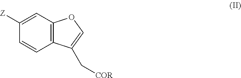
C1=CC2=C(C=C1[Z])OC=C2C[COR]
